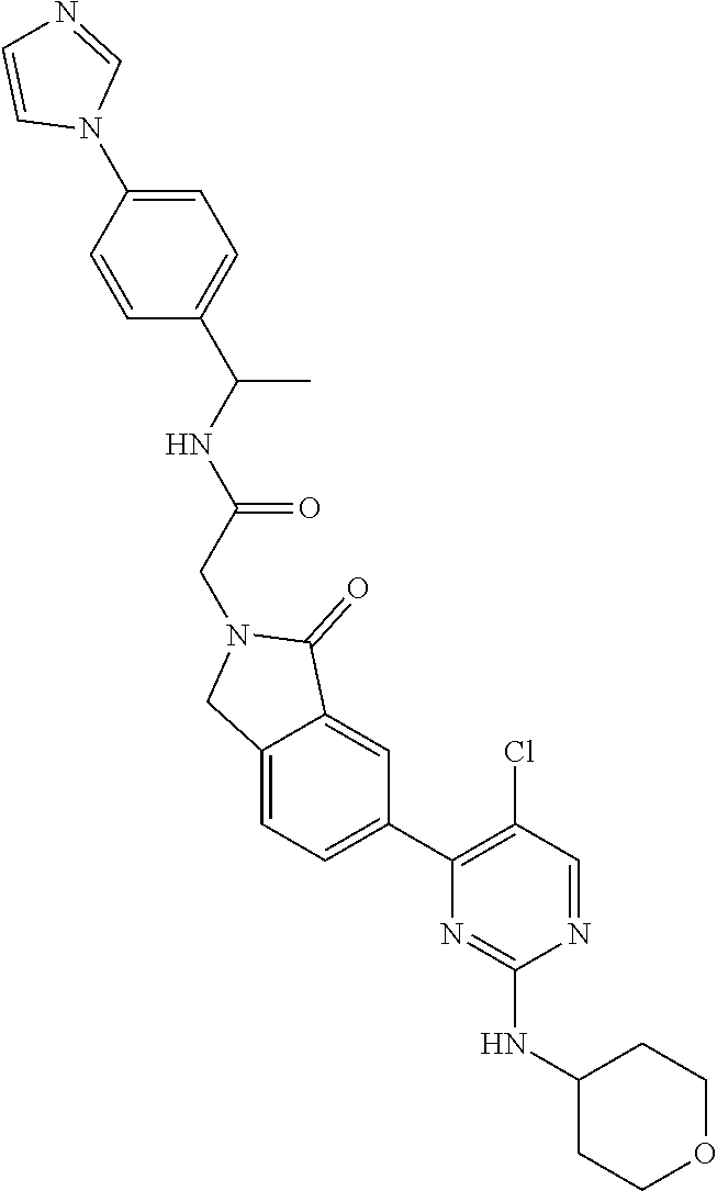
N1=CC(Cl)=C(C2=CC=C3C(=C2)C(=O)N(CC(=O)NC(C)C2=CC=C(N4C=NC=C4)C=C2)C3)N=C1NC1CCOCC1
